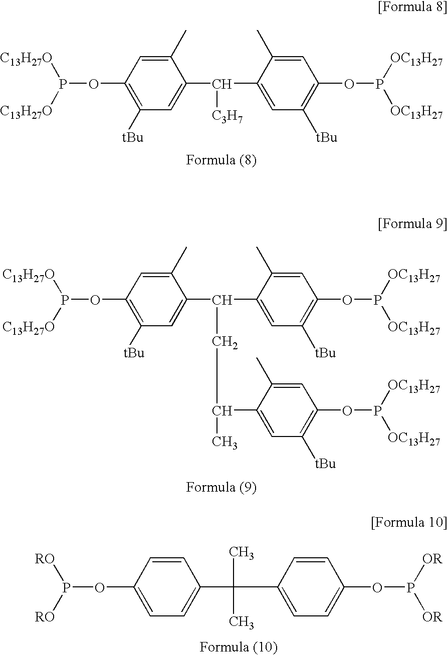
C1(C)=CC(OP([C13H27O])[C13H27O])=C([tBu])C=C1C(C1=CC([tBu])=C(OP([OC13H27])[OC13H27])C=C1C)[C3H7].C1(C)=CC(OP([C13H27O])[C13H27O])=C([tBu])C=C1C(C1=CC([tBu])=C(OP([OC13H27])[OC13H27])C=C1C)CC(C)C1=CC([tBu])=C(OP([OC13H27])[OC13H27])C=C1C.C1=CC(OP([RO])[RO])=CC=C1C(C1=CC=C(OP([OR])[OR])C=C1)(C)C
